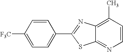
C1([F3C])=CC=C(C2=NC3=C(C)C=CN=C3S2)C=C1
